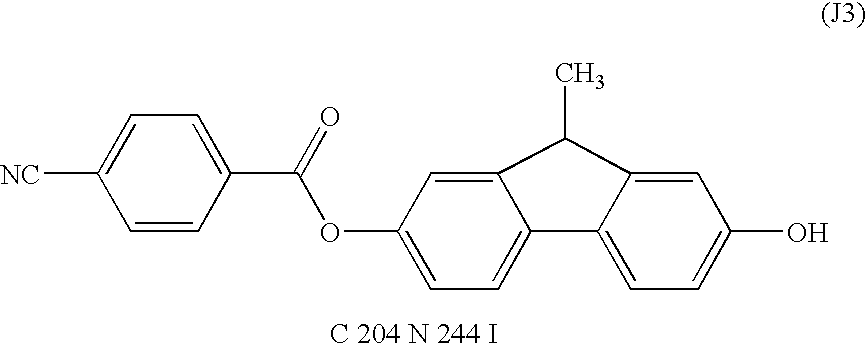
C1=CC(C(=O)OC2=CC=C3C(=C2)C(C)C2=CC(O)=CC=C32)=CC=C1[NC]
